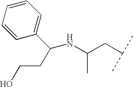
CC(CC(C)C)NC(CCO)C1=CC=CC=C1
